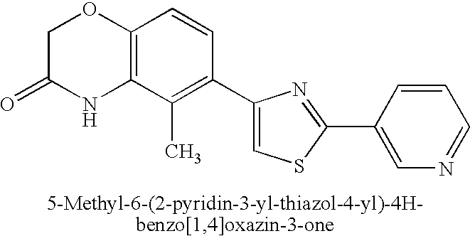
C1C(=O)NC2=C(O1)C=CC(C1=CSC(C3=CN=CC=C3)=N1)=C2C
